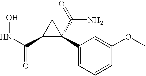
N(C(C1C(C2=CC=CC(OC)=C2)(C(N)=O)C1)=O)O
